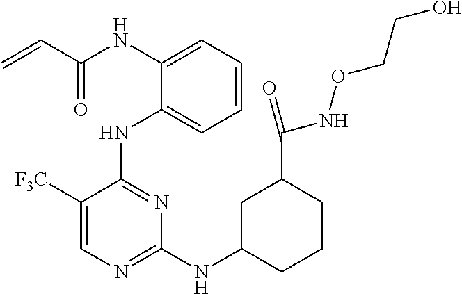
C=CC(NC1=CC=CC=C1NC1=NC(NC2CCCC(C(NOCCO)=O)C2)=NC=C1[F3C])=O
